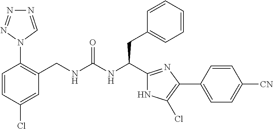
C1(Cl)=CC(CNC(NC(CC2=CC=CC=C2)C2=NC(C3=CC=C([CN])C=C3)=C(Cl)N2)=O)=C(N2C=NN=N2)C=C1
